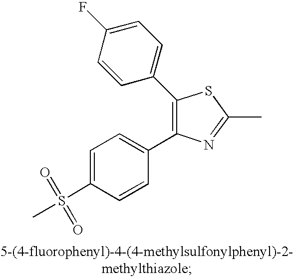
C1=C(S(C)(=O)=O)C=CC(C2=C(C3=CC=C(F)C=C3)SC(C)=N2)=C1
